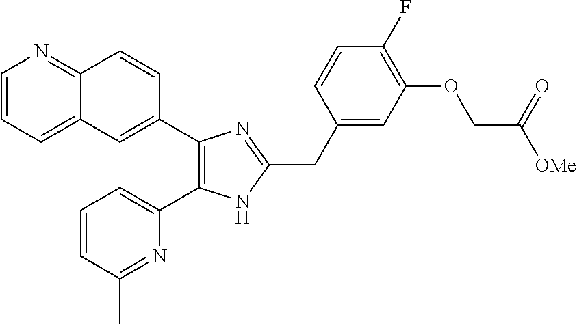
C1=CC=C2C(=N1)C=CC(C1=C(C3=CC=CC(C)=N3)NC(CC3=CC(OCC([OMe])=O)=C(F)C=C3)=N1)=C2
